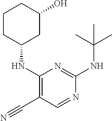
C1CC(NC2=C(C#N)C=NC(NC(C)(C)C)=N2)CC(O)C1
